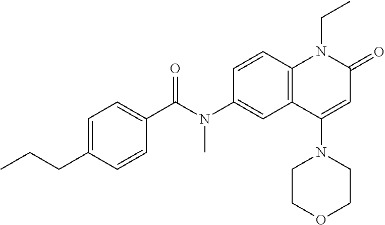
N(C1=CC2=C(C=C1)N(CC)C(=O)C=C2N1CCOCC1)(C(C1=CC=C(CCC)C=C1)=O)C
